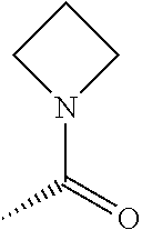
C1CN(C(=O)C)C1
